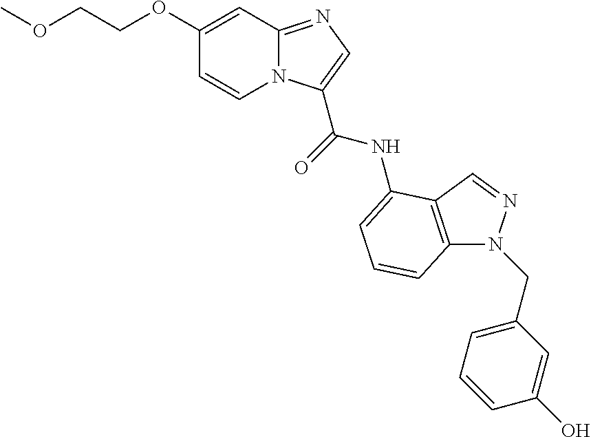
C1(OCCOC)=CC2=NC=C(C(NC3=CC=CC4=C3C=NN4CC3=CC=CC(O)=C3)=O)N2C=C1
